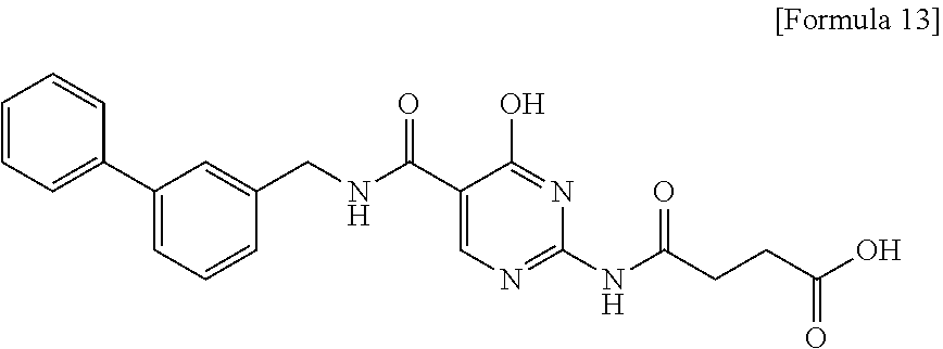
C1(C(NCC2=CC(C3=CC=CC=C3)=CC=C2)=O)=CN=C(NC(CCC(O)=O)=O)N=C1O
